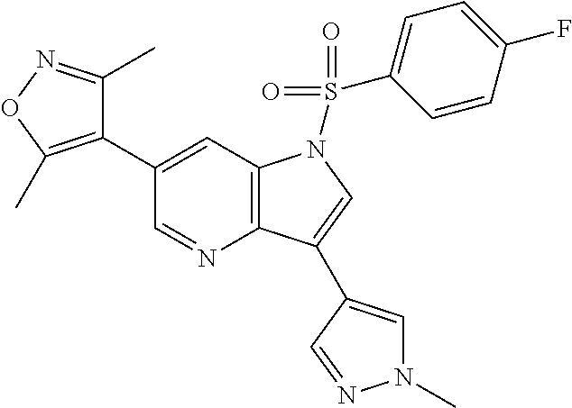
C1(C2=C(C)ON=C2C)=CC2=C(N=C1)C(C1=CN(C)N=C1)=CN2S(=O)(=O)C1=CC=C(F)C=C1
